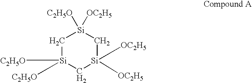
C1[Si]([C2H5O])([C2H5O])C[Si]([OC2H5])([OC2H5])C[Si]1([C2H5O])[OC2H5]
